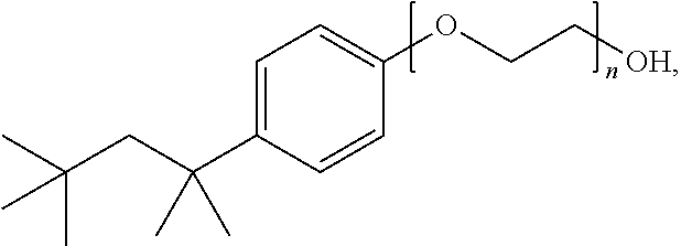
C1=C(C(CC(C)(C)C)(C)C)C=CC(OCC[OH])=C1
